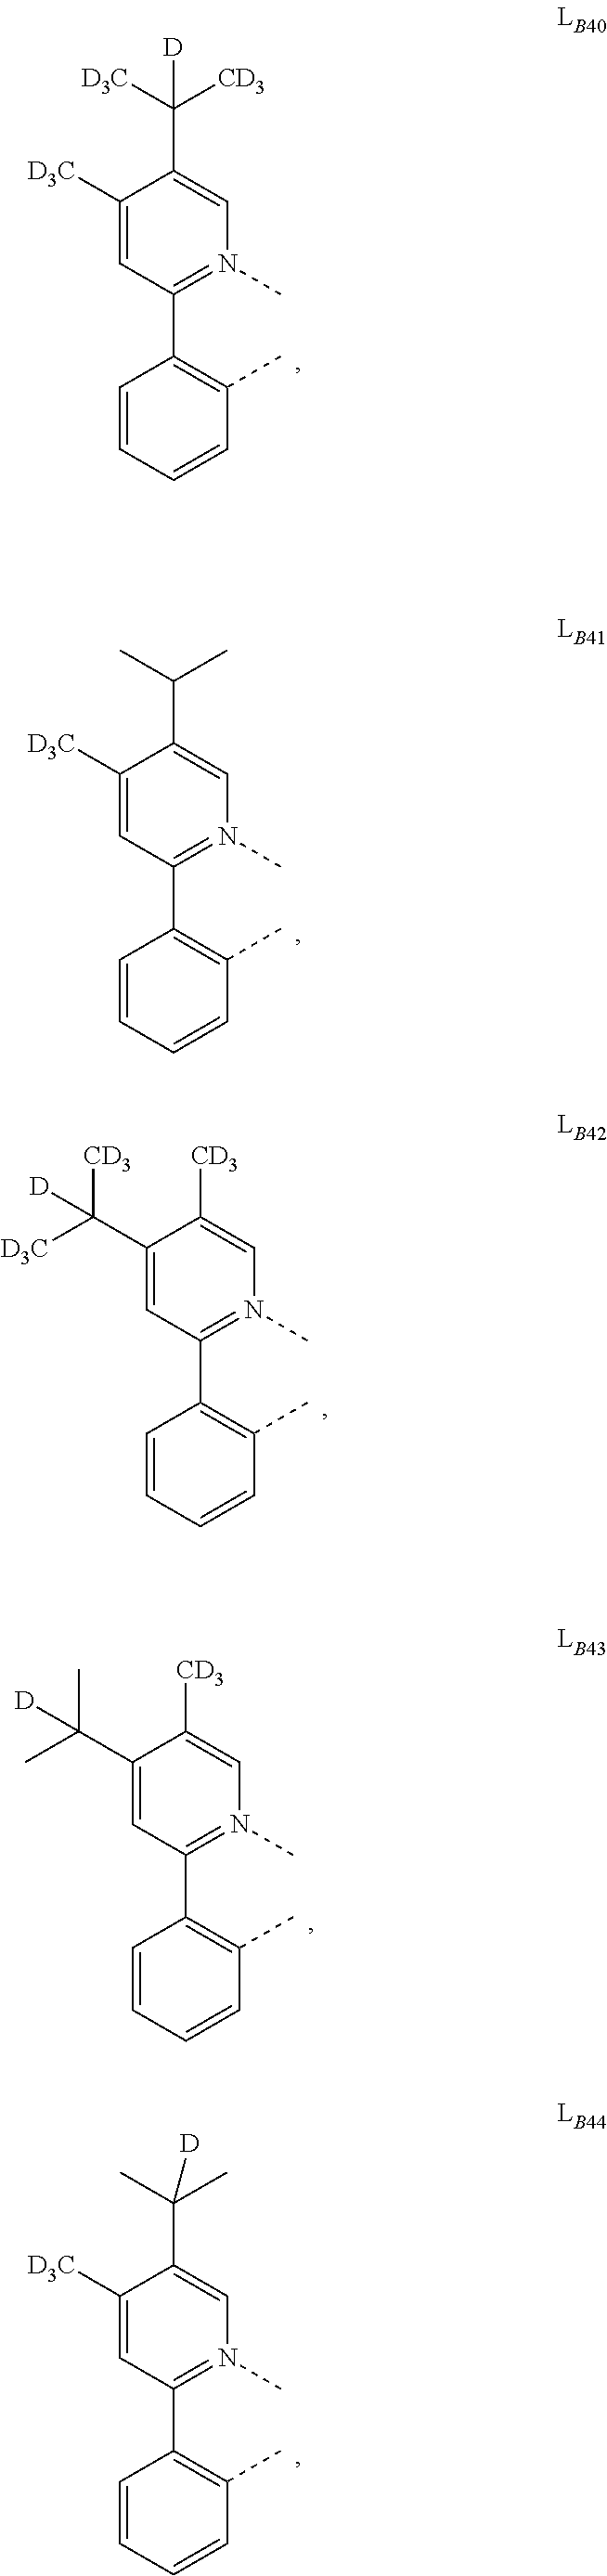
C1([D3C])=CC(C2=C(C)C=CC=C2)=N(C)C=C1C([D3C])([CD3])[D].C1([D3C])=CC(C2=C(C)C=CC=C2)=N(C)C=C1C(C)C.C1(C([CD3])([D3C])[D])=CC(C2=C(C)C=CC=C2)=N(C)C=C1[CD3].C1(C(C)(C)[D])=CC(C2=C(C)C=CC=C2)=N(C)C=C1[CD3].C1([D3C])=CC(C2=C(C)C=CC=C2)=N(C)C=C1C(C)(C)[D]
